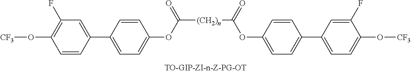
C1=CC(C2=CC=C(OC([(CH2)n]C(OC3=CC=C(C4=CC=C(O[CF3])C(F)=C4)C=C3)=O)=O)C=C2)=CC(F)=C1O[CF3]
